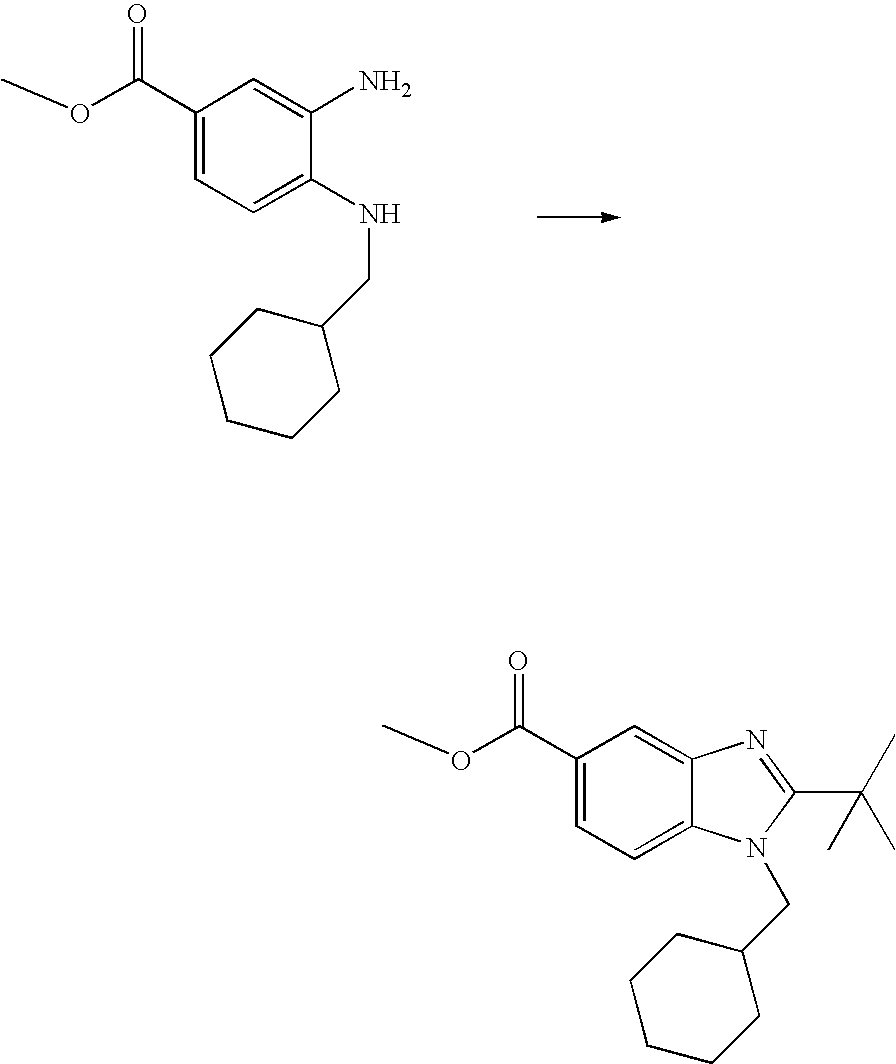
C1(C(OC)=O)=CC=C(NCC2CCCCC2)C(N)=C1.C1(C(OC)=O)=CC=C2C(=C1)N=C(C(C)(C)C)N2CC1CCCCC1
